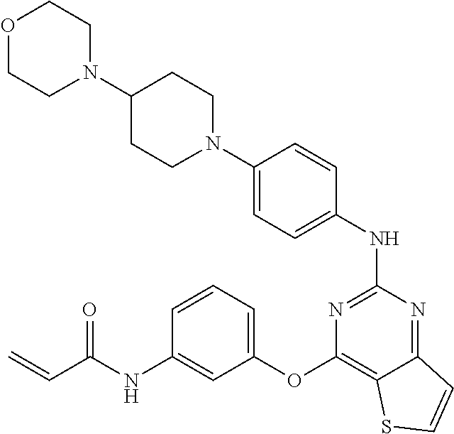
N1(C2=CC=C(NC3=NC(OC4=CC=CC(NC(C=C)=O)=C4)=C4C(=N3)C=CS4)C=C2)CCC(N2CCOCC2)CC1
